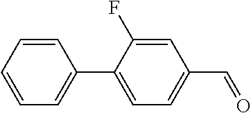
C1=CC=CC=C1C1=CC=C(C=O)C=C1F
